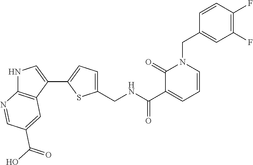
C1(CNC(C2=CC=CN(CC3=CC(F)=C(F)C=C3)C2=O)=O)=CC=C(C2=CNC3=C2C=C(C(O)=O)C=N3)S1
